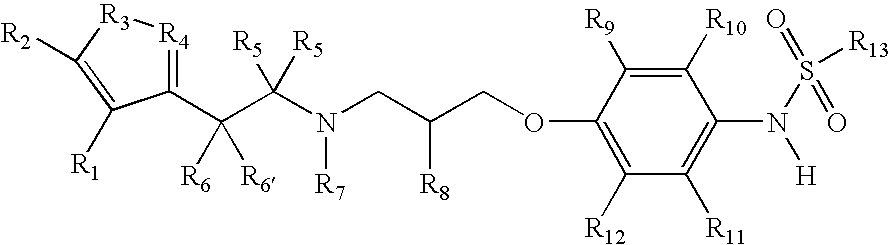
C1(C(C(N(CC(COC2=C([R12])C([R11])=C(N(S(=O)(=O)[R13])[H])C([R10])=C2[R9])[R8])[R7])([R5])[R5])([R6])[R6])=[R4][R3]C([R2])=C1[R1]
